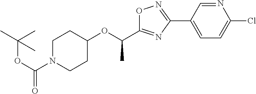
C1N(C(OC(C)(C)C)=O)CCC(OC(C2=NC(C3=CC=C(Cl)N=C3)=NO2)C)C1
